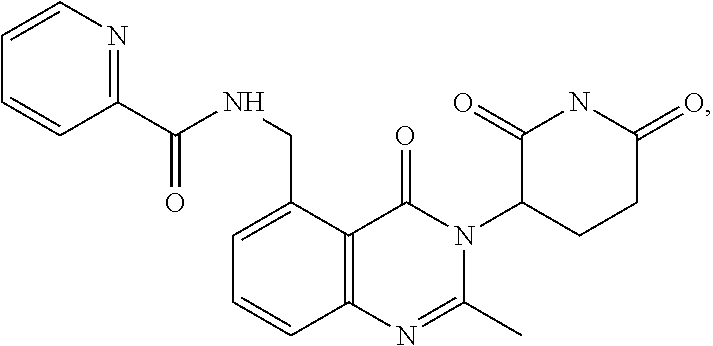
C12=C(C(CNC(=O)C3=NC=CC=C3)=CC=C1)C(=O)N(C1CCC(=O)NC1=O)C(C)=N2
